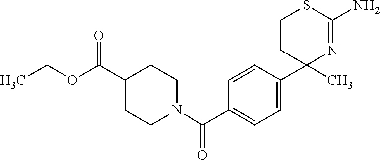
C1=CC(C2(C)N=C(N)SCC2)=CC=C1C(N1CCC(C(OCC)=O)CC1)=O
